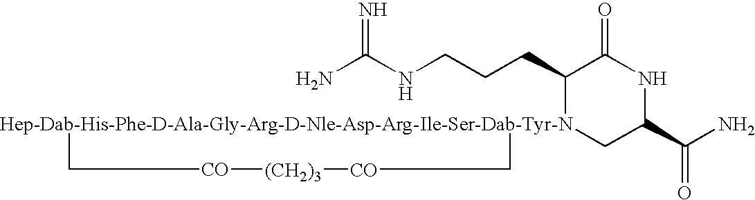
NC(NCCCC1[Hep-Dab-His-Phe-D-Ala-Gly-Arg-D-Nle-Asp-Arg-Ile-Ser-Dab-Tyr-N]2(CC(C(N)=O)NC1=O)C[CO][(CH2)3][CO]C2)=N
